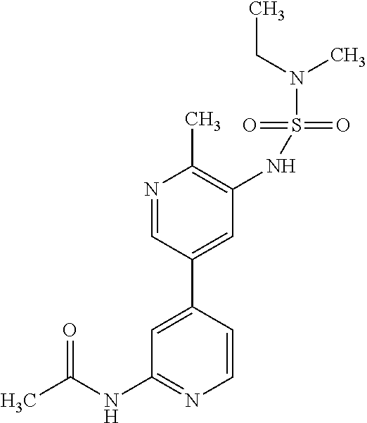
C1(NC(C)=O)=NC=CC(C2=CC(NS(N(CC)C)(=O)=O)=C(C)N=C2)=C1
